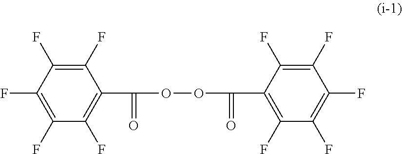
C1(F)=C(F)C(F)=C(C(=O)OOC(=O)C2=C(F)C(F)=C(F)C(F)=C2F)C(F)=C1F
